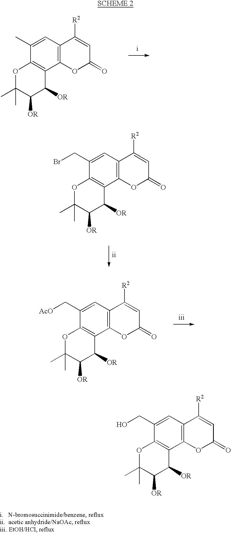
C1=C(C)C2=C(C3=C1C([R2])=CC(=O)O3)C([OR])C([OR])C(C)(C)O2.C1=C(CBr)C2=C(C3=C1C([R2])=CC(=O)O3)C([OR])C([OR])C(C)(C)O2.C1=C(C[AcO])C2=C(C3=C1C([R2])=CC(=O)O3)C([OR])C([OR])C(C)(C)O2.C1=C(CO)C2=C(C3=C1C([R2])=CC(=O)O3)C([OR])C([OR])C(C)(C)O2
